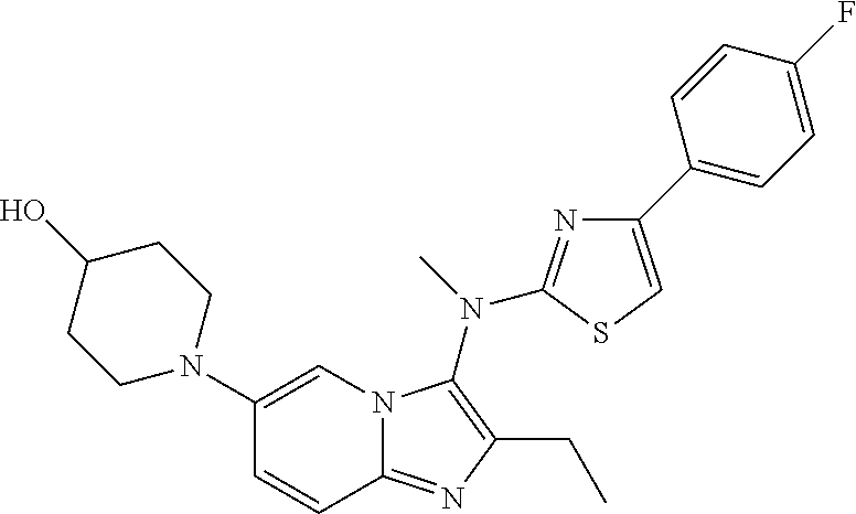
C1(N2CCC(O)CC2)=CN2C(=NC(CC)=C2N(C)C2=NC(C3=CC=C(F)C=C3)=CS2)C=C1
